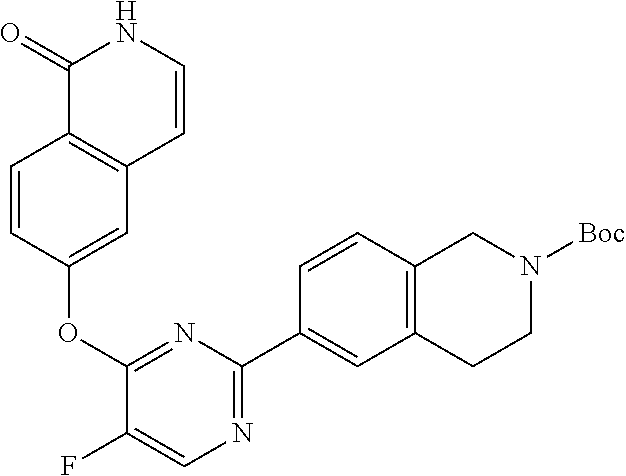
C1=CC(OC2=NC(C3=CC4=C(C=C3)CN([Boc])CC4)=NC=C2F)=CC2=C1C(=O)NC=C2
